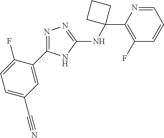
C1(C2(NC3=NN=C(C4=CC(C#N)=CC=C4F)N3)CCC2)=C(F)C=CC=N1
